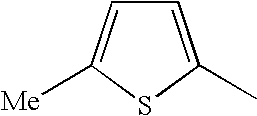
C1=C(C)SC([Me])=C1
